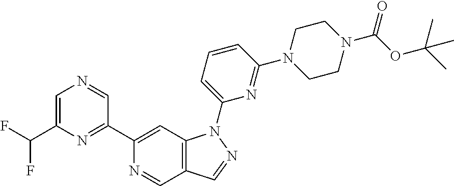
N1=CC2=C(C=C1C1=NC(C(F)F)=CN=C1)N(C1=CC=CC(N3CCN(C(OC(C)(C)C)=O)CC3)=N1)N=C2
